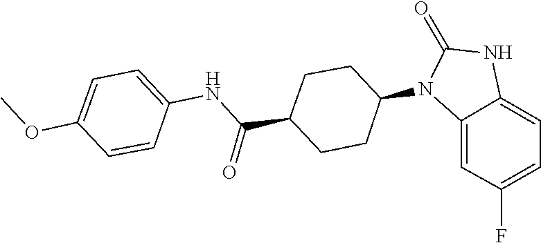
C1(=O)N(C2CCC(C(NC3=CC=C(OC)C=C3)=O)CC2)C2=CC(F)=CC=C2N1
